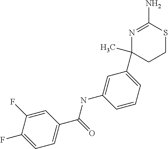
C1=C(F)C(F)=CC=C1C(=O)NC1=CC(C2(C)N=C(N)SCC2)=CC=C1
